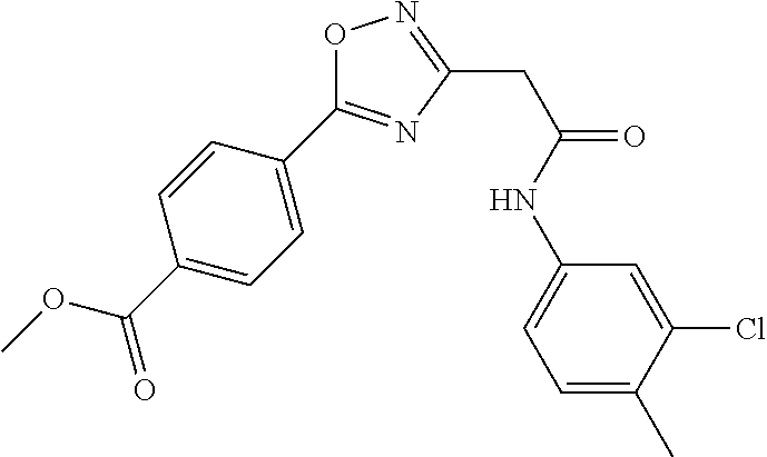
O1C(C2=CC=C(C(OC)=O)C=C2)=NC(CC(=O)NC2=CC=C(C)C(Cl)=C2)=N1
